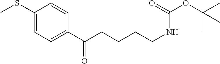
C1(SC)=CC=C(C(CCCCNC(OC(C)(C)C)=O)=O)C=C1
